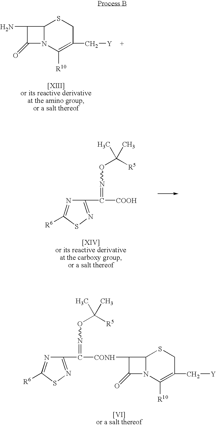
C1(=O)N2C(SCC(C[Y])=C2[R10])C1[CONH]C(C1=NSC([R6])=N1)=NOC([R5])(C)C.C1(N)C(=O)N2C1SCC(C[Y])=C2[R10].S1N=C(C(=NOC([R5])(C)C)[COOH])N=C1[R6]
